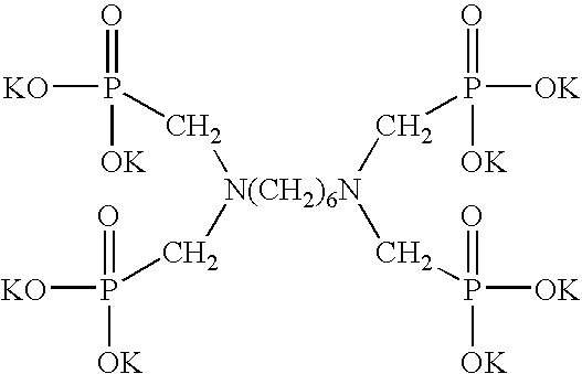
[KO]P([OK])(=O)C[N(CH2)6N](CP([KO])(=O)[OK])(CP([OK])([OK])=O)CP([OK])(=O)[OK]
